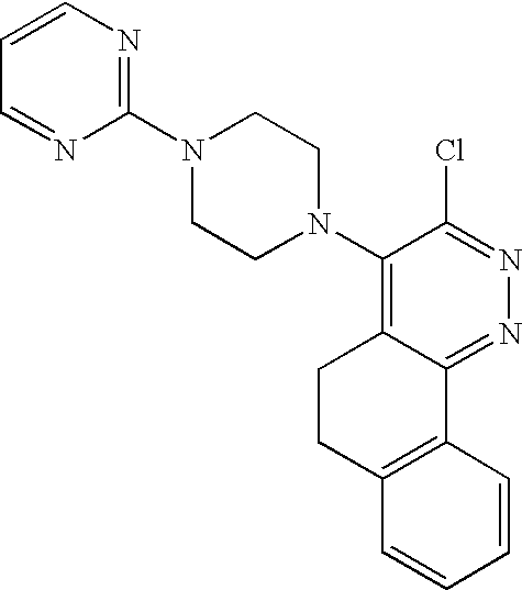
C1=CN=C(N2CCN(C3=C4C(=NN=C3Cl)C3=C(CC4)C=CC=C3)CC2)N=C1
